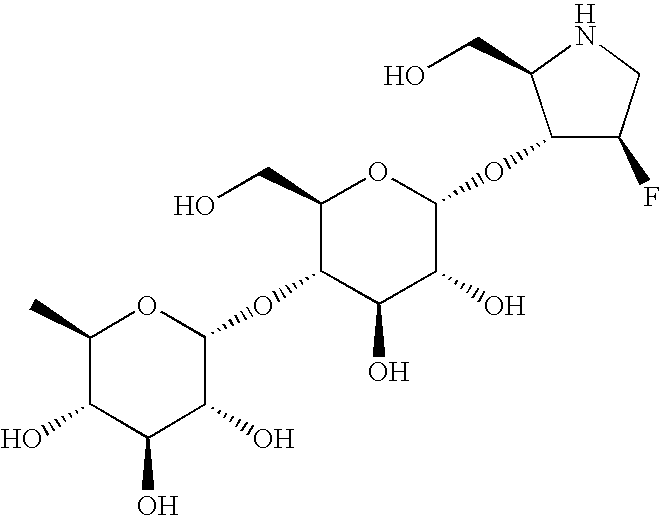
C1(C)C(O)C(O)C(O)C(OC2C(O)C(O)C(OC3C(F)CNC3CO)OC2CO)O1
